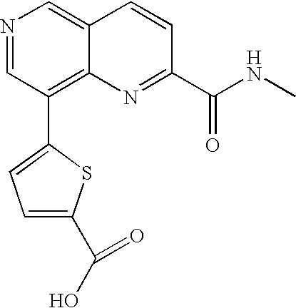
N1=CC(C2=CC=C(C(O)=O)S2)=C2C(=C1)C=CC(C(NC)=O)=N2
